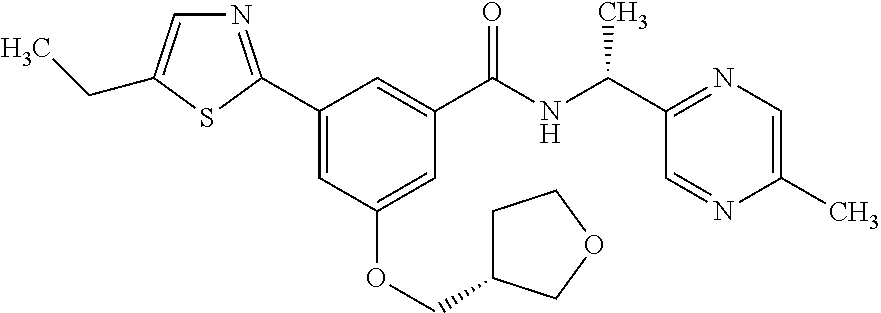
C1(C2=NC=C(CC)S2)=CC(OCC2CCOC2)=CC(C(NC(C2=NC=C(C)N=C2)C)=O)=C1
